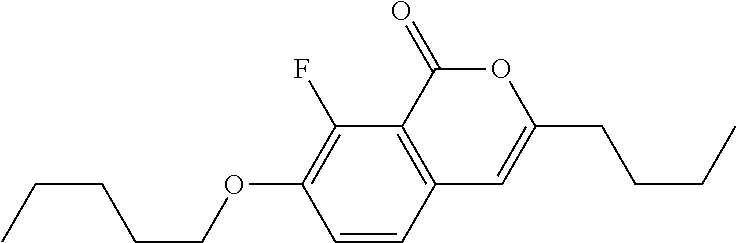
C1=CC2=C(C(F)=C1OCCCCC)C(=O)OC(CCCC)=C2
